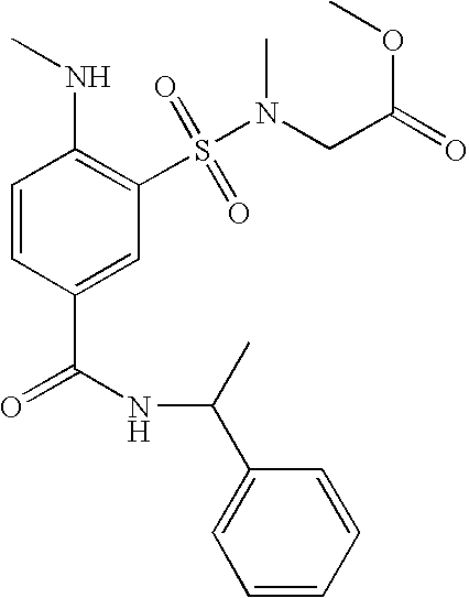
C1=CC(C(=O)NC(C)C2=CC=CC=C2)=CC(S(=O)(=O)N(CC(OC)=O)C)=C1NC
